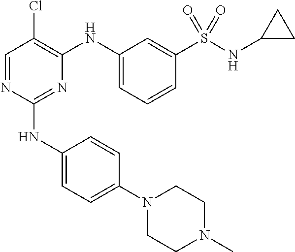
N1=C(NC2=CC=C(N3CCN(C)CC3)C=C2)N=CC(Cl)=C1NC1=CC=CC(S(NC2CC2)(=O)=O)=C1
